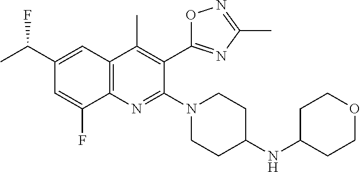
C1(C(C)F)=CC2=C(N=C(N3CCC(NC4CCOCC4)CC3)C(C3=NC(C)=NO3)=C2C)C(F)=C1
